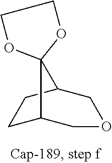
C1C2COCC(C1)C21OCCO1
